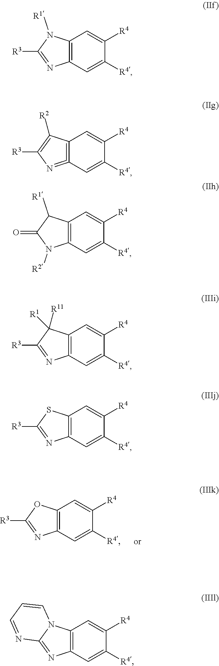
C12=C(C=C([R4])C([R4])=C1)N=C([R3])O2.C12=C(C=C([R4])C([R4])=C1)N=C([R3])N2[R1].C12=C(=NC([R3])=C1[R2])C=C([R4])C([R4])=C2.C12=C(C=C([R4])C([R4])=C1)N([R2])C(=O)C2[R1].C12=C(C=C([R4])C([R4])=C1)N=C([R3])C2([R11])[R1].C12=C(C=C([R4])C([R4])=C1)N=C([R3])S2.C12=C(C=C([R4])C([R4])=C1)N=C1N2C=CC=N1
